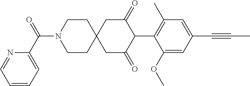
C1CN(C(=O)C2=CC=CC=N2)CCC12CC(=O)C(C1=C(C)C=C(C#CC)C=C1OC)C(=O)C2
